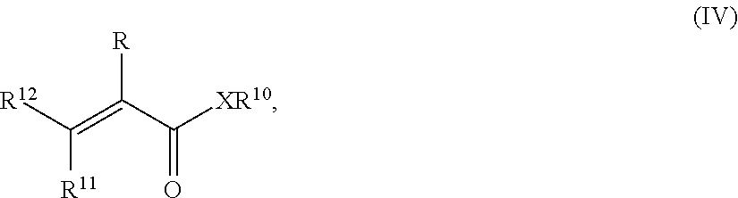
[R12]C([R11])=C([R])C(=O)[XR10]
